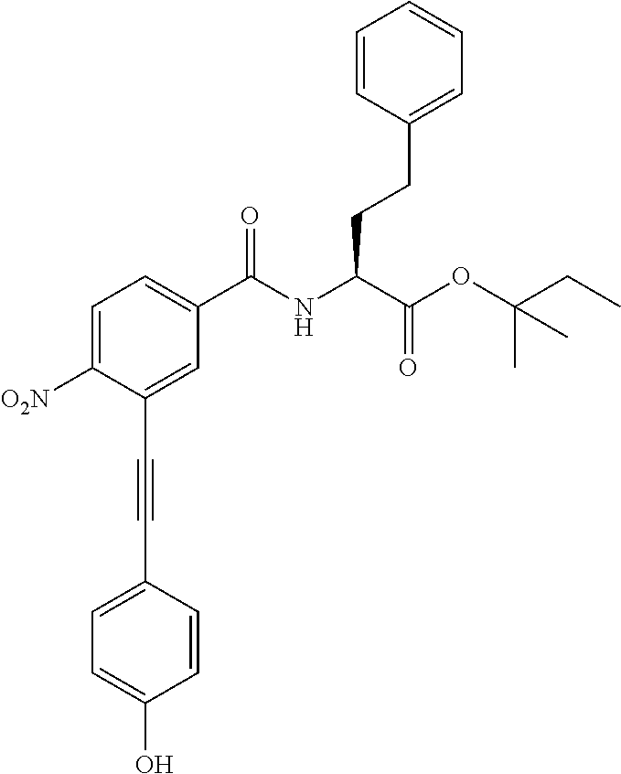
C1=C([O2N])C(C#CC2=CC=C(O)C=C2)=CC(C(NC(C(OC(CC)(C)C)=O)CCC2=CC=CC=C2)=O)=C1
